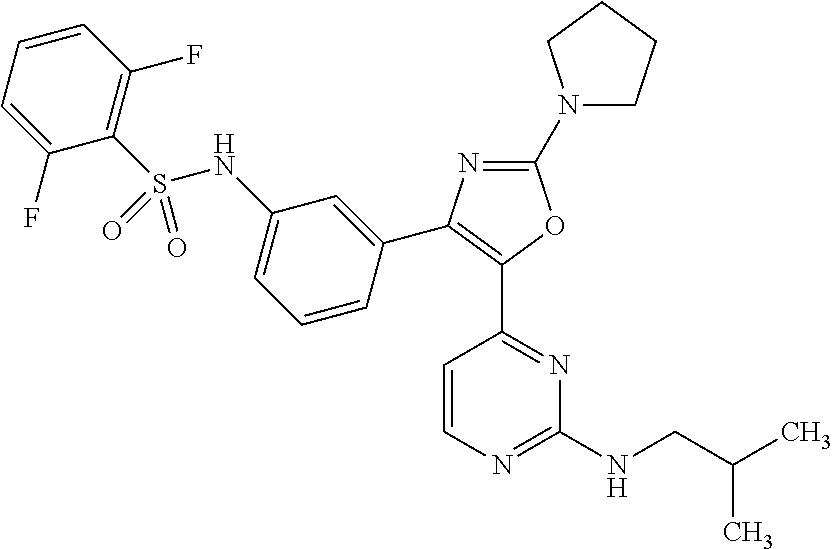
C1(N2CCCC2)=NC(C2=CC(NS(C3=C(F)C=CC=C3F)(=O)=O)=CC=C2)=C(C2=NC(NCC(C)C)=NC=C2)O1
